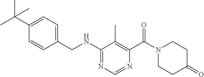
N(C1=NC=NC(C(N2CCC(=O)CC2)=O)=C1C)CC1=CC=C(C(C)(C)C)C=C1
